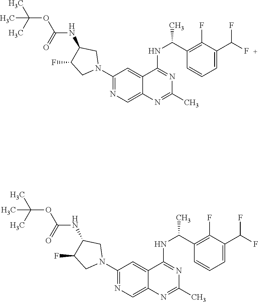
C1(N2CC(NC(OC(C)(C)C)=O)C(F)C2)=NC=C2C(=C1)C(NC(C1=C(F)C(C(F)F)=CC=C1)C)=NC(C)=N2.C1(N2CC(NC(OC(C)(C)C)=O)C(F)C2)=NC=C2C(=C1)C(NC(C1=C(F)C(C(F)F)=CC=C1)C)=NC(C)=N2
